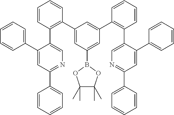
C1=CC(C2=CN=C(C3=CC=CC=C3)C=C2C2=CC=CC=C2)=C(C2=CC(B3OC(C)(C)C(C)(C)O3)=CC(C3=C(C4=CN=C(C5=CC=CC=C5)C=C4C4=CC=CC=C4)C=CC=C3)=C2)C=C1
